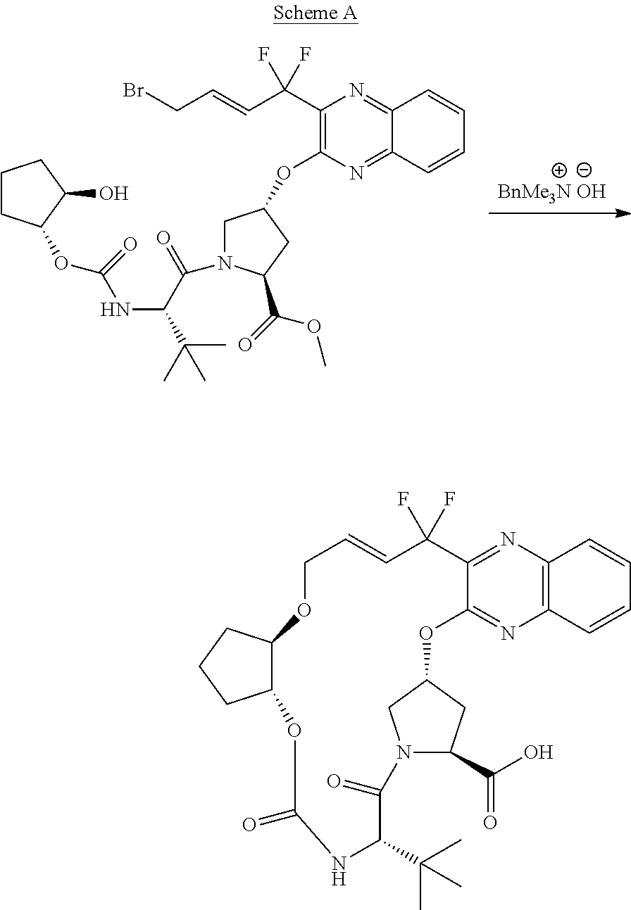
O1C2=NC3=C(N=C2C(F)(F)C=CCOC2C(CCC2)OC(=O)NC(C(C)(C)C)C(=O)N2CC1CC2C(O)=O)C=CC=C3.O(C1=C(C(C=CCBr)(F)F)N=C2C(=N1)C=CC=C2)C1CN(C(C(NC(OC2CCCC2O)=O)C(C)(C)C)=O)C(C(OC)=O)C1.[BnMe3N OH]
